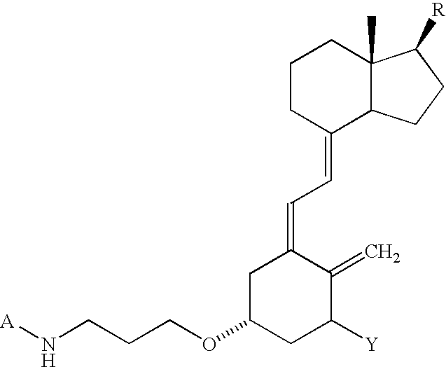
C1CC(=CC=C2CC(OCCCN[A])CC([Y])C2=C)C2C(C)(C1)C([R])CC2
